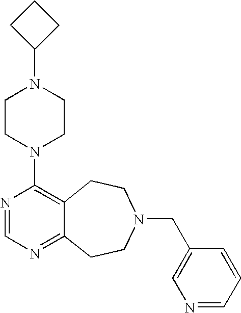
C1CC(N2CCN(C3=C4C(=NC=N3)CCN(CC3=CN=CC=C3)CC4)CC2)C1
